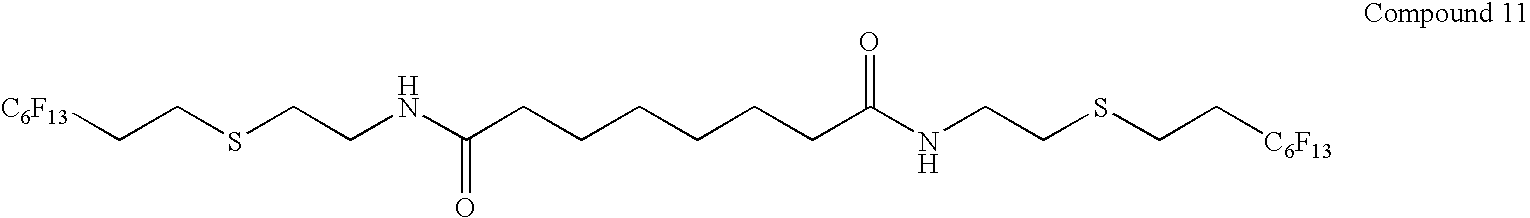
[C6F13]CCSCCNC(CCCCCCC(NCCSCC[C6F13])=O)=O
